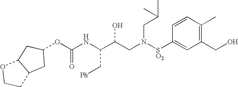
C(NC(C(CN([SO2]C1=CC(CO)=C(C)C=C1)CC(C)C)O)C[Ph])(=O)OC1CC2C(C1)OCC2
